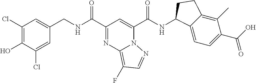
C1=C(Cl)C(O)=C(Cl)C=C1CNC(C1=NC2=C(F)C=NN2C(C(NC2C3=CC=C(C(=O)O)C(C)=C3CC2)=O)=C1)=O
